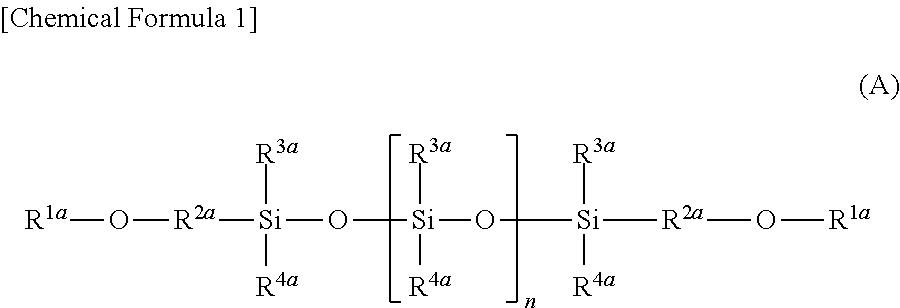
[R1a]O[R2a][Si](O[Si]([R3a])([R4a])O[Si]([R3a])([R4a])[R2a]O[R1a])([R3a])[R4a]
